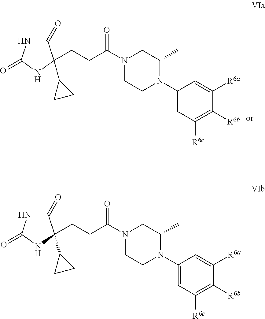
N1(C(CCC2(C3CC3)C(=O)NC(=O)N2)=O)CCN(C2=CC([R6c])=C([R6b])C([R6a])=C2)C(C)C1.N1(C(CCC2(C3CC3)C(=O)NC(=O)N2)=O)CCN(C2=CC([R6c])=C([R6b])C([R6a])=C2)C(C)C1
